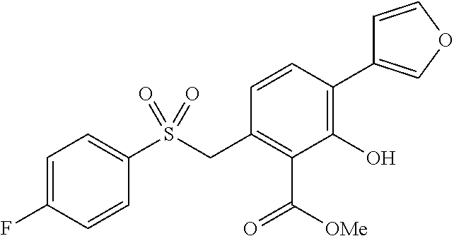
C1(O)=C(C2=COC=C2)C=CC(CS(C2=CC=C(F)C=C2)(=O)=O)=C1C([OMe])=O
